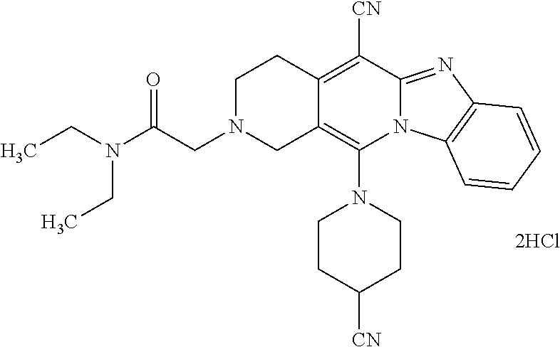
C(N1CCC2=C([CN])C3=NC4=C(N3C(N3CCC([CN])CC3)=C2C1)C=CC=C4)C(N(CC)CC)=O.[2HCl]
